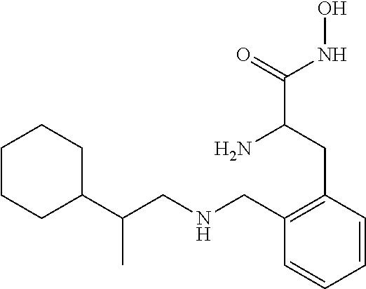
C1(C(CNCC2=C(CC(C(=O)NO)N)C=CC=C2)C)CCCCC1
